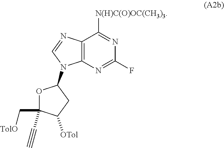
C12=C(N=C(F)N=C1[N(H)C(O)OC(CH3)3])N(C1OC(C[TolO])(C#C)C([OTol])C1)C=N2
